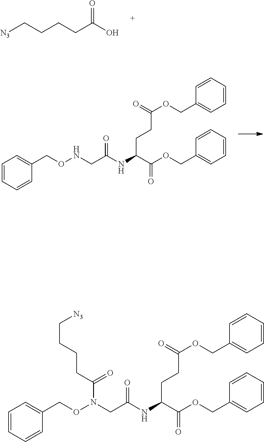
N(C(CNOCC1=CC=CC=C1)=O)C(CCC(=O)OCC1=CC=CC=C1)C(=O)OCC1=CC=CC=C1.OC(CCCC[N3])=O.N(C(CN(OCC1=CC=CC=C1)C(CCCC[N3])=O)=O)C(CCC(=O)OCC1=CC=CC=C1)C(=O)OCC1=CC=CC=C1
